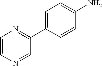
NC1=CC=C(C2=NC=CN=C2)C=C1
